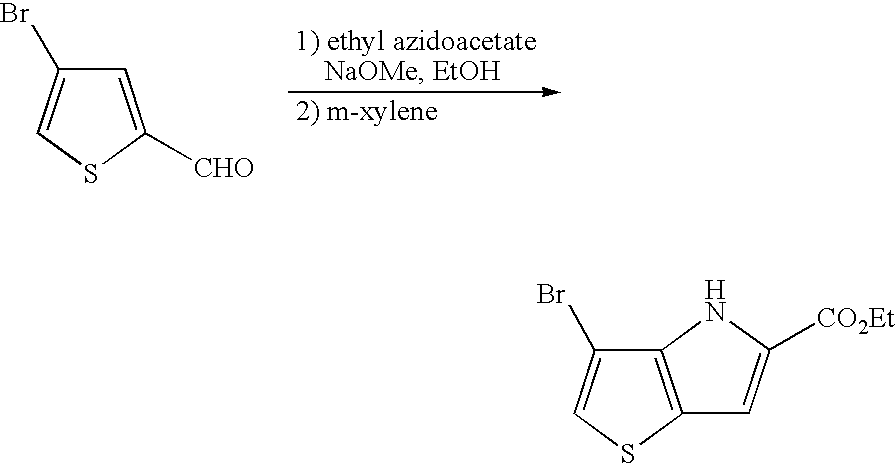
C1=C([CHO])SC=C1Br.C12=C(SC=C1Br)C=C([CO2Et])N2
